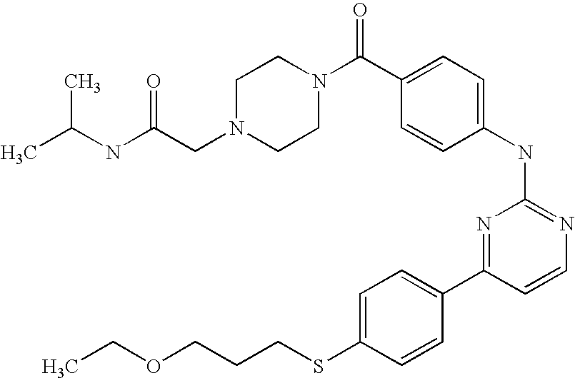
N1(CC(NC(C)C)=O)CCN(C(C2=CC=C(NC3=NC=CC(C4=CC=C(SCCCOCC)C=C4)=N3)C=C2)=O)CC1
